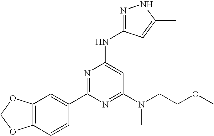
C12=C(C=CC(C3=NC(NC4=NNC(C)=C4)=CC(N(CCOC)C)=N3)=C1)OCO2
